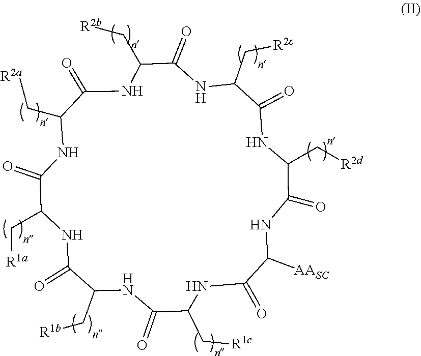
N1C(C[R2c])C(=O)NC(C[R2d])C(=O)NC([AASC])C(=O)NC(C[R1c])C(=O)NC(C[R1b])C(=O)NC(C[R1a])C(=O)NC(C[R2a])C(=O)NC(C[R2b])C1=O
